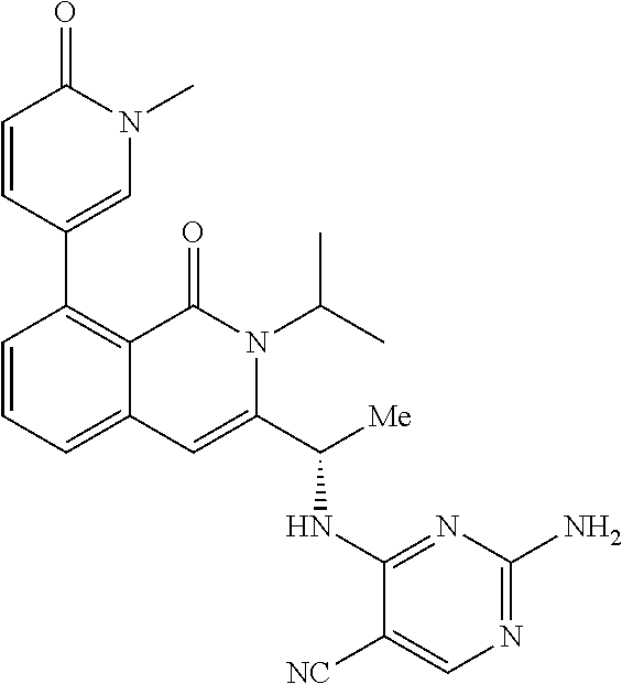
C1(C2=C3C(=CC=C2)C=C(C([Me])NC2=NC(N)=NC=C2[NC])N(C(C)C)C3=O)=CN(C)C(=O)C=C1
